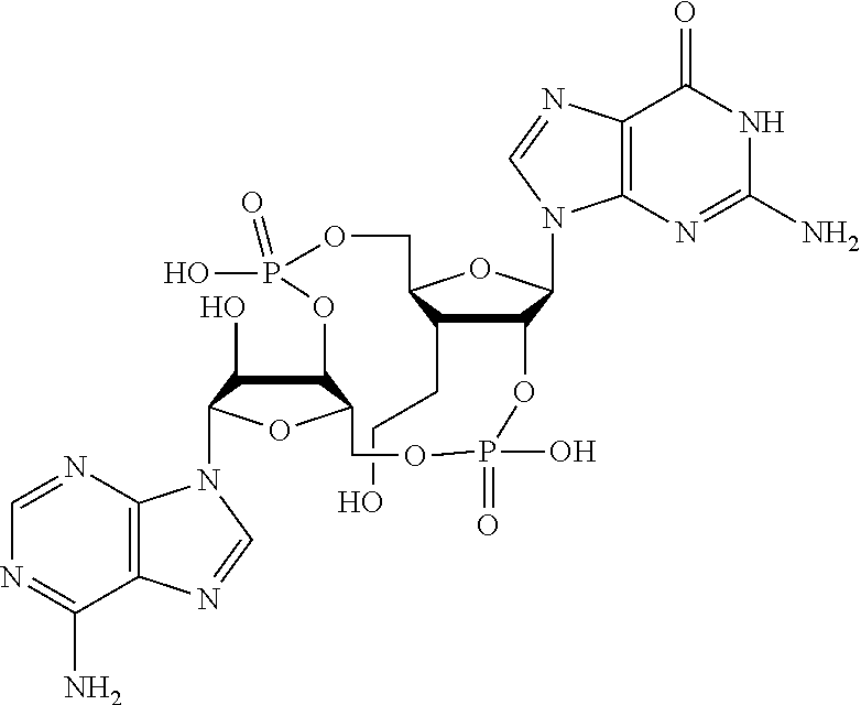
C12=C(N=CN=C1N)N(C1C(O)C3C(O1)COP(O)(=O)OC1C(N4C5=C(C(=O)NC(N)=N5)N=C4)OC(COP(=O)(O)O3)C1CCO)C=N2
